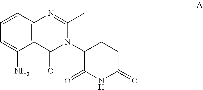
N1C(=O)CCC(N2C(C)=NC3=C(C2=O)C(N)=CC=C3)C1=O
